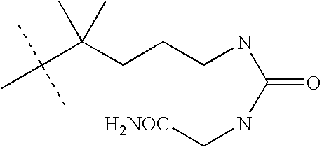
CC(C(CCCNC(=O)NC[H2NOC])(C)C)(C)C
